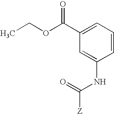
CCOC(C1=CC=CC(NC([Z])=O)=C1)=O
